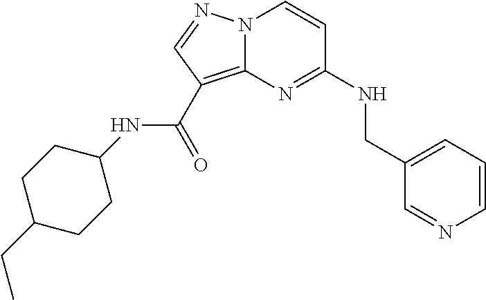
C1=CN=CC(CNC2=NC3=C(C(NC4CCC(CC)CC4)=O)C=NN3C=C2)=C1
